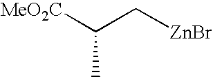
C(C)([MeO2C])C[ZnBr]
